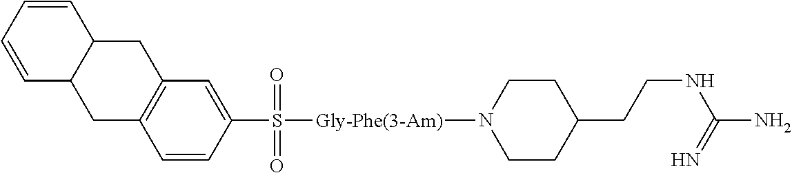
C12=C(C=C(S(=O)(=O)[Gly-Phe(3-Am)]N3CCC(CCNC(N)=N)CC3)C=C1)CC1C(C2)C=CC=C1
